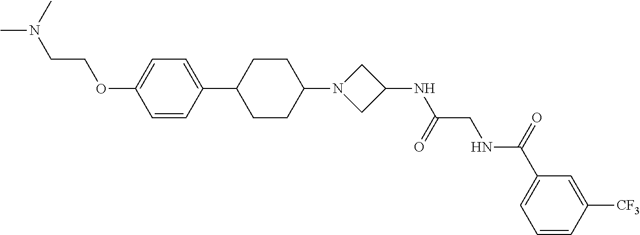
C1(C2CCC(N3CC(NC(CNC(=O)C4=CC=CC([CF3])=C4)=O)C3)CC2)=CC=C(OCCN(C)C)C=C1
